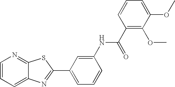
C12=CC=CN=C1SC(C1=CC=CC(NC(C3=C(OC)C(OC)=CC=C3)=O)=C1)=N2
